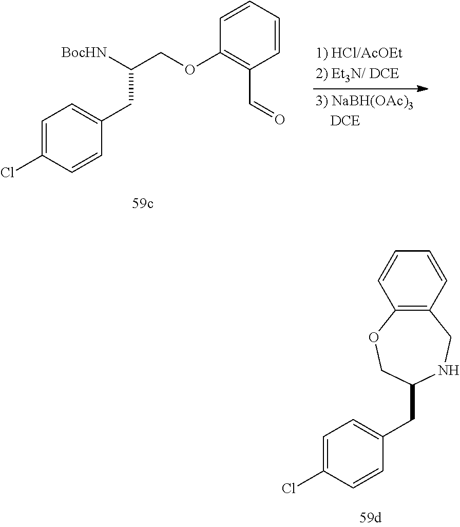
C1=C(Cl)C=CC(CC([BocHN])COC2=C(C=O)C=CC=C2)=C1.C12=C(C=CC=C1)CNC(CC1=CC=C(Cl)C=C1)CO2
